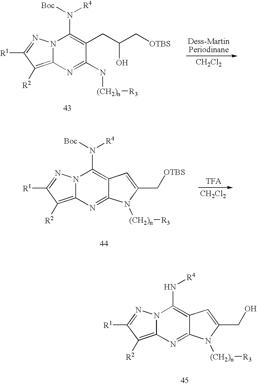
C12=C([R2])C([R1])=NN1C(N[R4])=C1C(=N2)N([(CH2)n][R3])C(CO)=C1.C12=C([R2])C([R1])=NN1C(N([R4])[Boc])=C(CC(C[OTBS])O)C(N[(CH2)n][R3])=N2.[CH2Cl2].[CH2Cl2].C12=C([R2])C([R1])=NN1C(N([R4])[Boc])=C1C(=N2)N([(CH2)n][R3])C(C[OTBS])=C1
